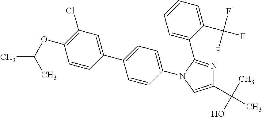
C1=CC(C2=CC=C(N3C(C4=CC=CC=C4C(F)(F)F)=NC(C(C)(O)C)=C3)C=C2)=CC(Cl)=C1OC(C)C
